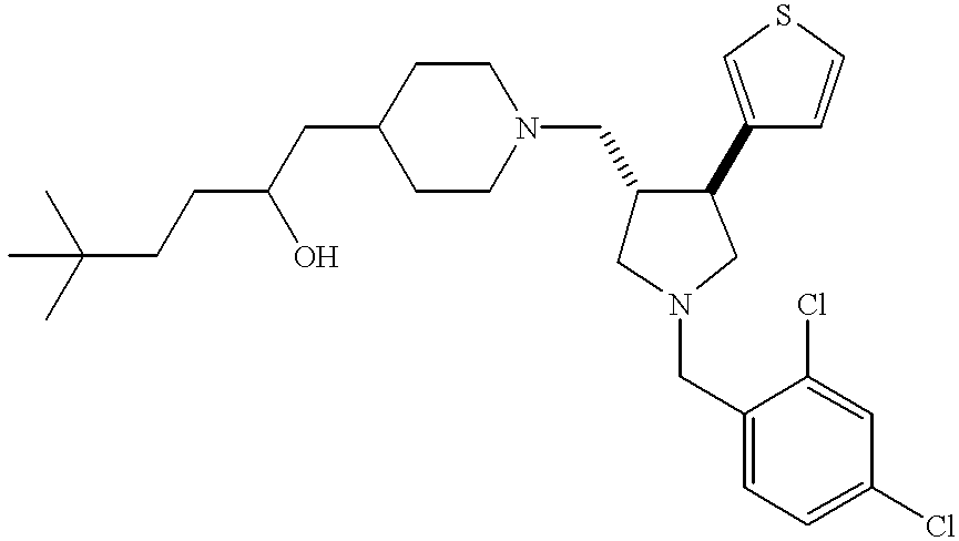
C(CCC(O)CC1CCN(CC2CN(CC3=CC=C(Cl)C=C3Cl)CC2C2=CSC=C2)CC1)(C)(C)C
